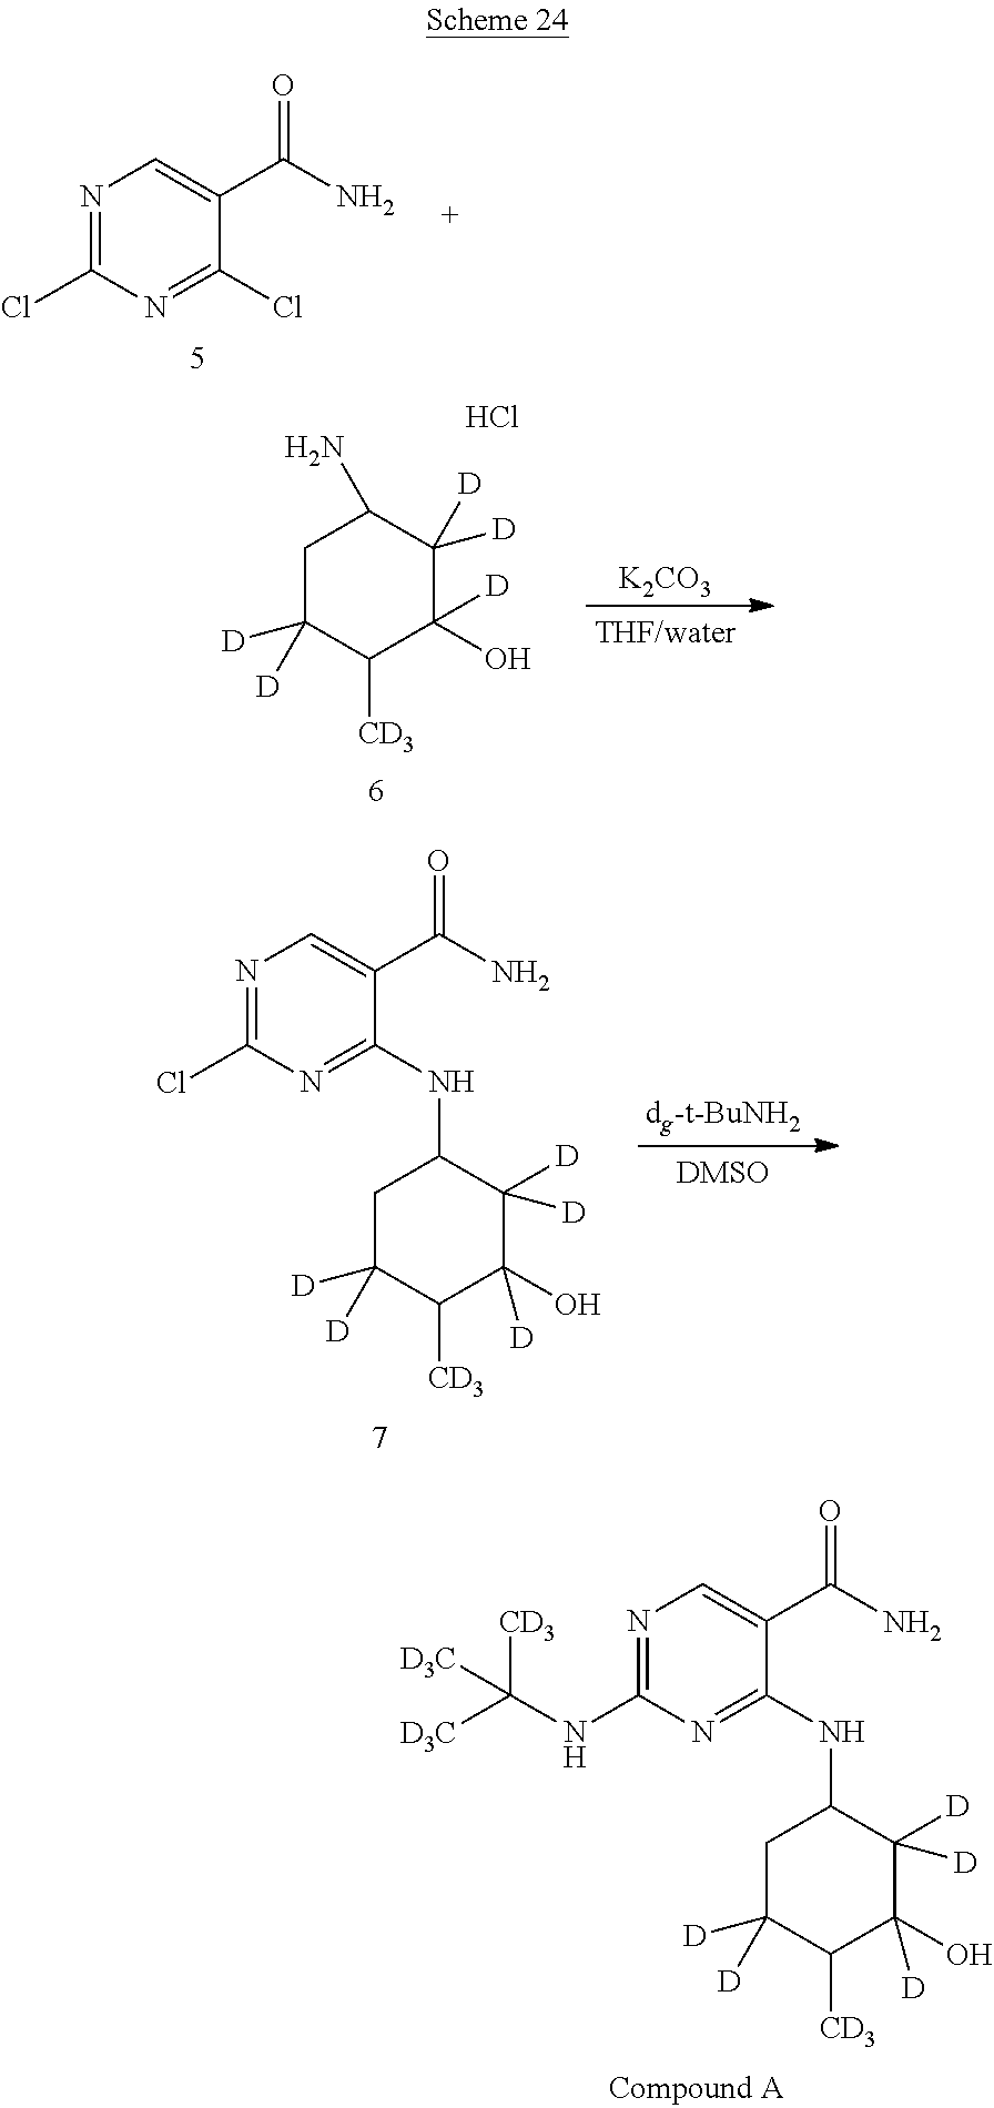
N1=C(Cl)N=C(Cl)C(C(N)=O)=C1.[K2CO3].C1C([D])([D])C([CD3])C(O)([D])C([D])([D])C1N.Cl.N1=C(NC([CD3])([D3C])[D3C])N=C(NC2CC([D])([D])C([CD3])C(O)([D])C2([D])[D])C(C(N)=O)=C1.N1=C(Cl)N=C(NC2CC([D])([D])C([CD3])C(O)([D])C2([D])[D])C(C(N)=O)=C1.[dg-t-BuNH2]
